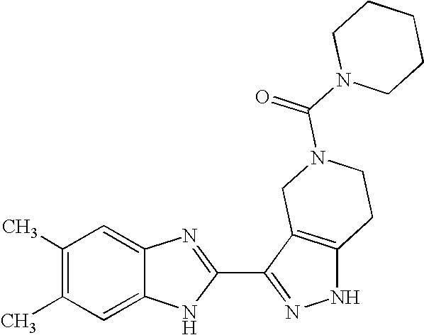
C1=C2C(=CC(C)=C1C)N=C(C1=NNC3=C1CN(C(N1CCCCC1)=O)CC3)N2
